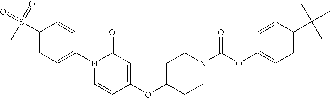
CS(C1=CC=C(N2C=CC(OC3CCN(C(OC4=CC=C(C(C)(C)C)C=C4)=O)CC3)=CC2=O)C=C1)(=O)=O
